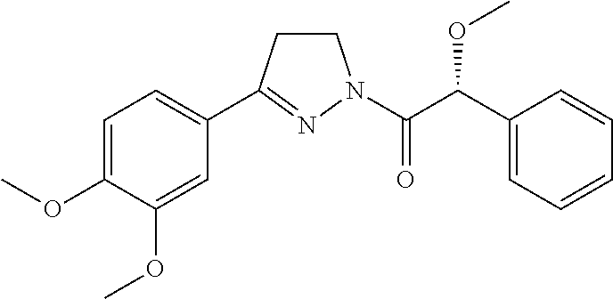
C1CC(C2=CC=C(OC)C(OC)=C2)=NN1C(C(C1=CC=CC=C1)OC)=O
